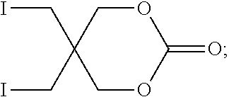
C1OC(=O)OCC1(CI)CI
